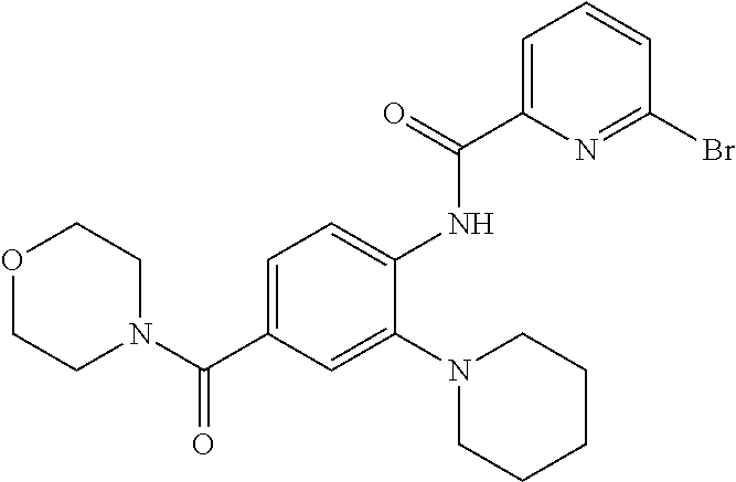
C1=C(NC(=O)C2=CC=CC(Br)=N2)C(N2CCCCC2)=CC(C(N2CCOCC2)=O)=C1
